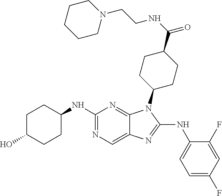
N1=C(NC2CCC(O)CC2)N=C2C(=C1)N=C(NC1=CC=C(F)C=C1F)N2C1CCC(C(=O)NCCN2CCCCC2)CC1
